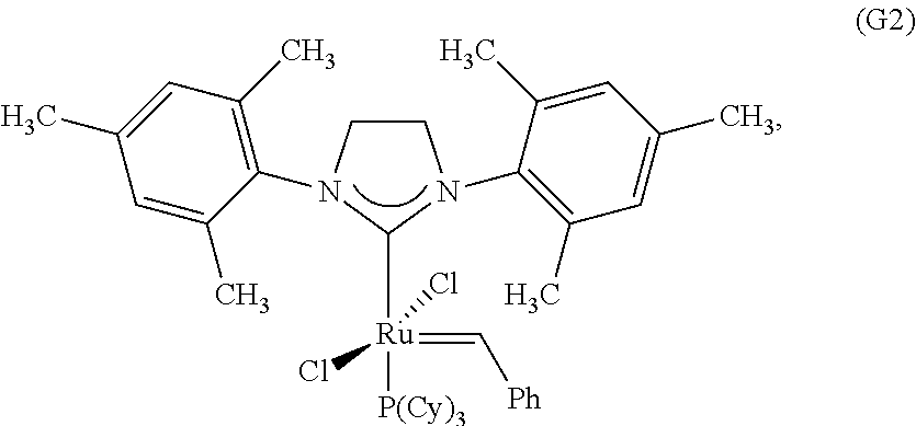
C1CN(C2=C(C)C=C(C)C=C2C)C([Ru](=C[Ph])(Cl)(Cl)[P(Cy)3])N1C1=C(C)C=C(C)C=C1C
